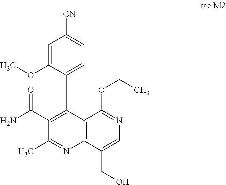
C1(C(N)=O)=C(C2=CC=C([CN])C=C2OC)C2=C(N=C1C)C(CO)=CN=C2OCC
